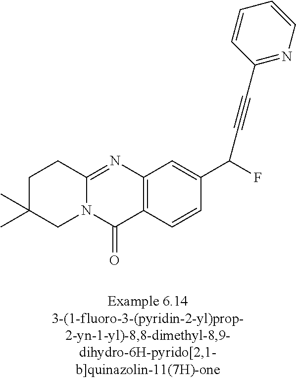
N12C(=NC3=C(C1=O)C=CC(C(F)C#CC1=NC=CC=C1)=C3)CCC(C)(C)C2
